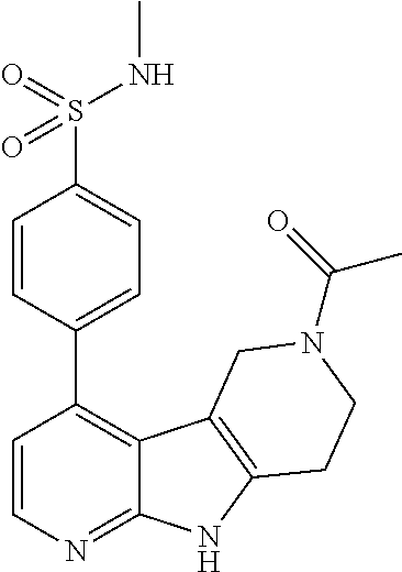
C1(S(=O)(NC)=O)=CC=C(C2=C3C(=NC=C2)NC2=C3CN(C(=O)C)CC2)C=C1
